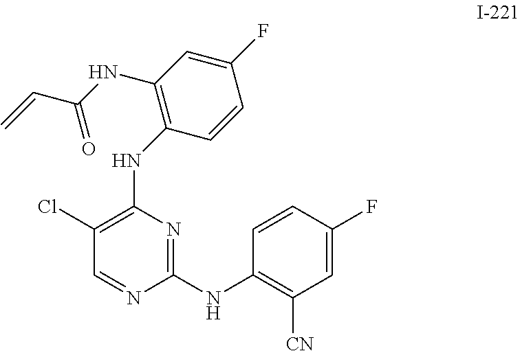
C1(Cl)=C(NC2=C(NC(C=C)=O)C=C(F)C=C2)N=C(NC2=C([CN])C=C(F)C=C2)N=C1
